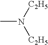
CN([C2H5])[C2H5]
